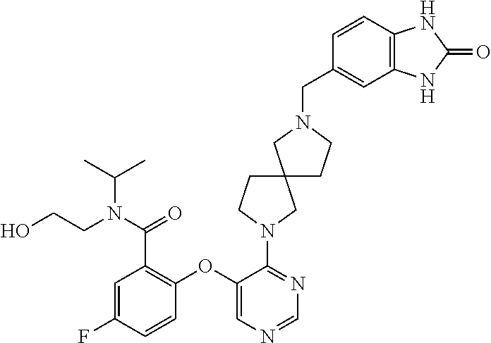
N1(CC2=CC3=C(C=C2)NC(=O)N3)CCC2(C1)CCN(C1=NC=NC=C1OC1=C(C(N(C(C)C)CCO)=O)C=C(F)C=C1)C2
